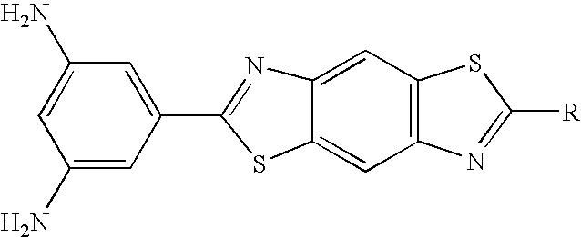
C12=CC3=C(C=C1SC(C1=CC(N)=CC(N)=C1)=N2)N=C([R])S3
